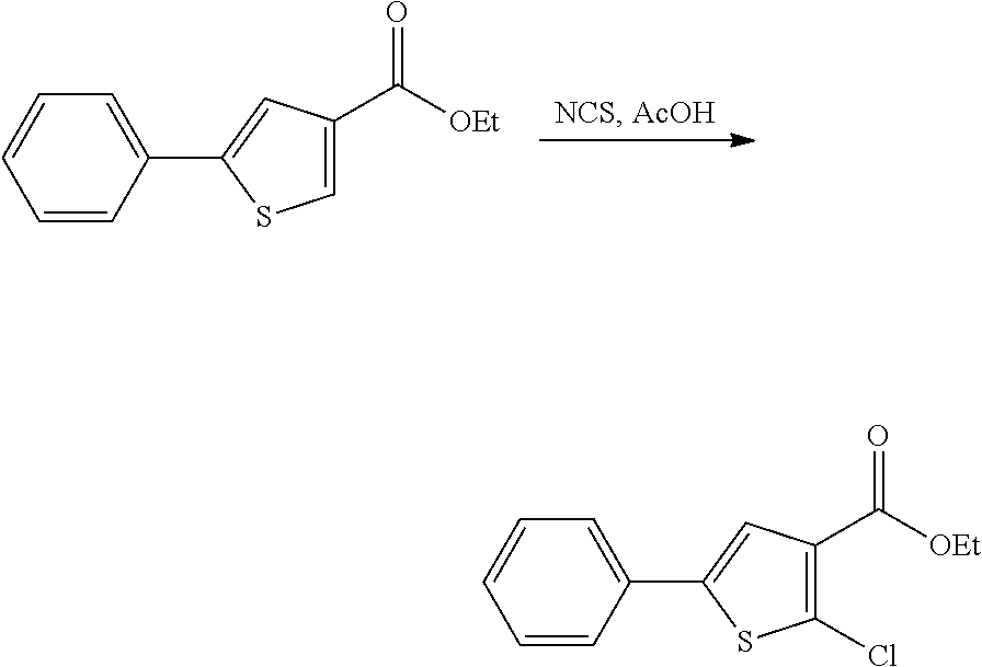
C1=CC(C2=CC(C([OEt])=O)=CS2)=CC=C1.C1=CC(C2=CC(C([OEt])=O)=C(Cl)S2)=CC=C1
